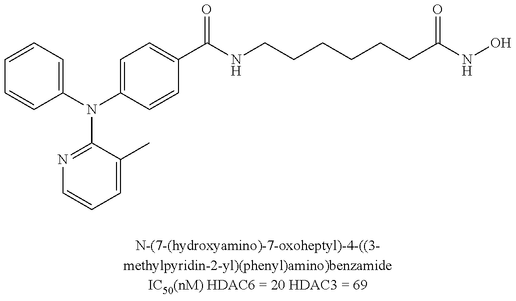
C1=CC=C(N(C2=CC=C(C(NCCCCCCC(NO)=O)=O)C=C2)C2=NC=CC=C2C)C=C1
